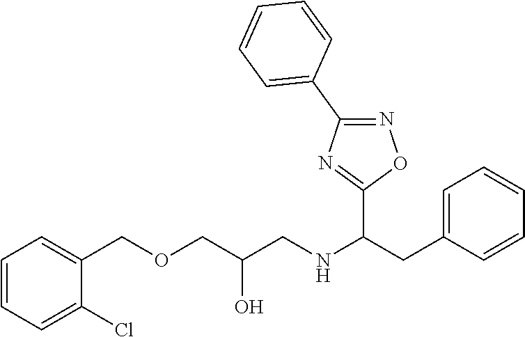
C1(COCC(CNC(CC2=CC=CC=C2)C2=NC(C3=CC=CC=C3)=NO2)O)=CC=CC=C1Cl
